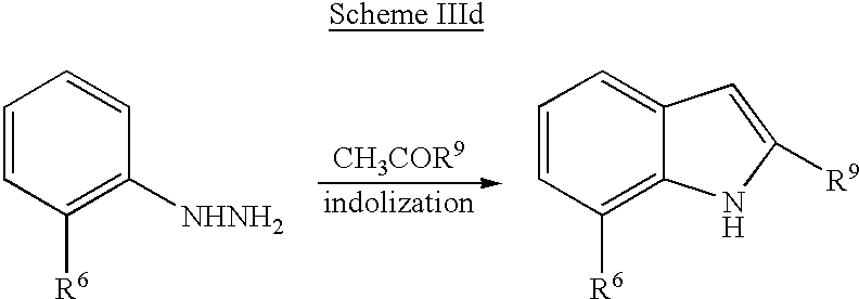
C1=CC([R6])=C([NHNH2])C=C1.C1=CC([R6])=C2C(=C1)C=C([R9])N2
